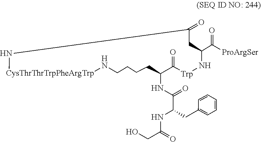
C1C(C(=O)[ProArgSer])N[Trp]C(=O)C(NC(C(NC(CO)=O)CC2=CC=CC=C2)=O)CCCCN[CysThrThrTrpPheArgTrp]NC1=O
